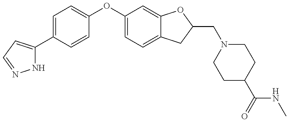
N1C(C2=CC=C(OC3=CC=C4C(=C3)OC(CN3CCC(C(NC)=O)CC3)C4)C=C2)=CC=N1
